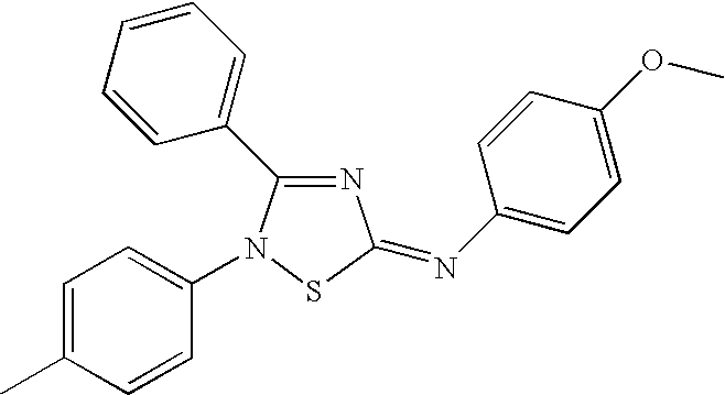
N1=C(C2=CC=CC=C2)N(C2=CC=C(C)C=C2)SC1=NC1=CC=C(OC)C=C1
